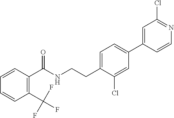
C(CNC(=O)C1=C(C(F)(F)F)C=CC=C1)C1=CC=C(C2=CC(Cl)=NC=C2)C=C1Cl
